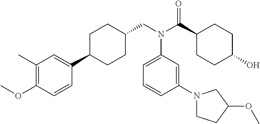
C1C(C2=CC(C)=C(OC)C=C2)CCC(CN(C(C2CCC(O)CC2)=O)C2=CC=CC(N3CCC(OC)C3)=C2)C1
